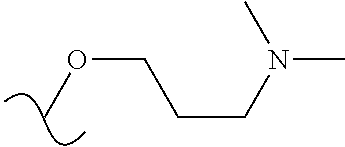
O(C)CCCN(C)C
